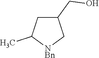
C1(CO)CC(C)[NBn]C1
